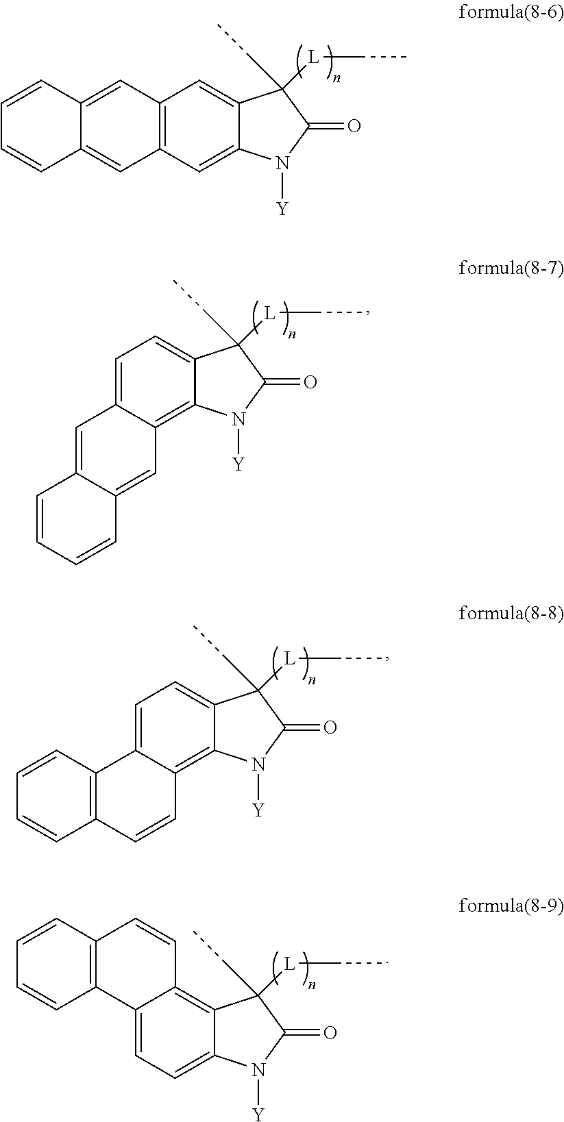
C12=C(C=C3C(=C1)C([L]CC)(CC)C(=O)N3[Y])C=C1C(=C2)C=CC=C1.C1=C2C(=C3C(=C1)C([L]CC)(CC)C(=O)N3[Y])C=C1C(=C2)C=CC=C1.C1=C2C(=C3C(=C1)C([L]CC)(CC)C(=O)N3[Y])C=CC1=C2C=CC=C1.C12=CC=C3C(=C1C=CC1=C2C=CC=C1)C([L]CC)(CC)C(=O)N3[Y]
